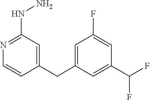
N1=C(NN)C=C(CC2=CC(F)=CC(C(F)F)=C2)C=C1
